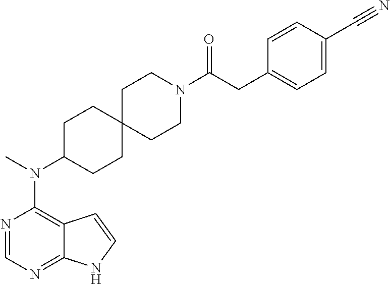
N1=CN=C2C(=C1N(C)C1CCC3(CC1)CCN(C(CC1=CC=C(C#N)C=C1)=O)CC3)C=CN2
